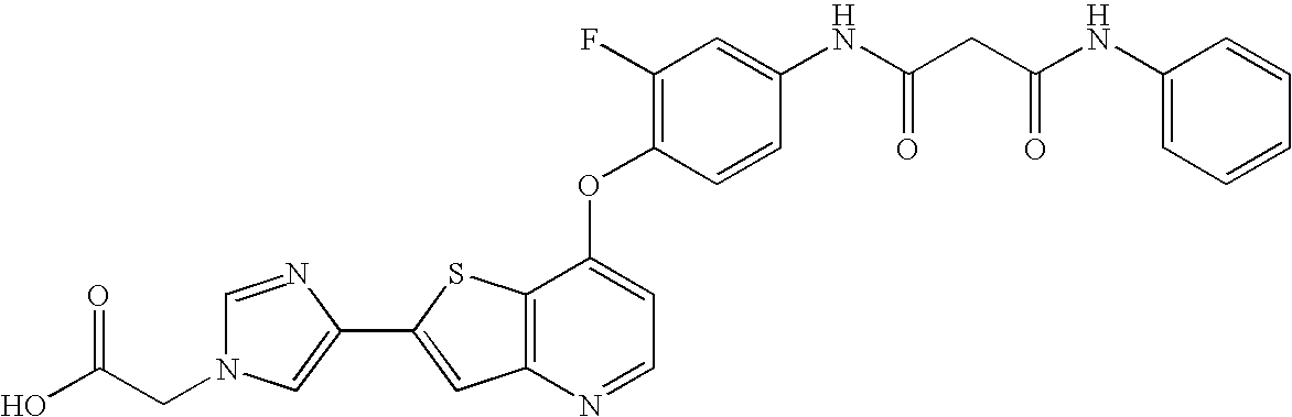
C12=C(SC(C3=CN(CC(O)=O)C=N3)=C1)C(OC1=C(F)C=C(NC(CC(NC3=CC=CC=C3)=O)=O)C=C1)=CC=N2
